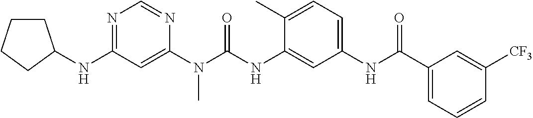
N(C1=NC=NC(N(C(NC2=CC(NC(C3=CC=CC([CF3])=C3)=O)=CC=C2C)=O)C)=C1)C1CCCC1
